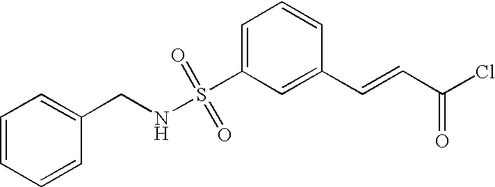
C(NS(C1=CC=CC(C=CC(Cl)=O)=C1)(=O)=O)C1=CC=CC=C1
